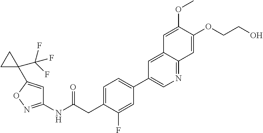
C1=C(CC(NC2=NOC(C3(C(F)(F)F)CC3)=C2)=O)C(F)=CC(C2=CN=C3C(=C2)C=C(OC)C(OCCO)=C3)=C1
